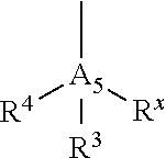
C[A5]([Rx])([R4])[R3]
